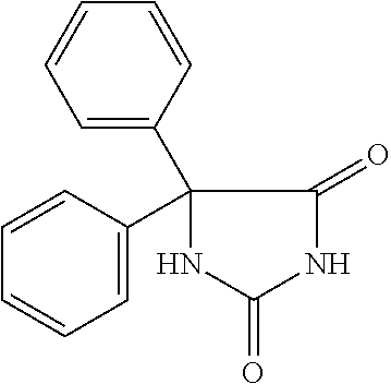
N1C(=O)NC(=O)C1(C1=CC=CC=C1)C1=CC=CC=C1
